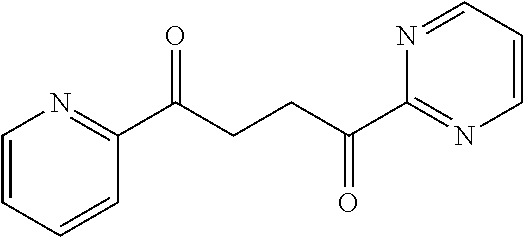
C1(C(CCC(C2=NC=CC=N2)=O)=O)=NC=CC=C1
